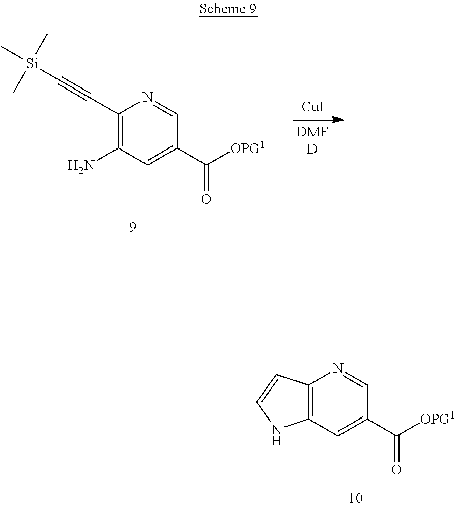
C12=C(C=C(C([OPG1])=O)C=N1)NC=C2.C1(C#C[Si](C)(C)C)=C(N)C=C(C([OPG1])=O)C=N1.[CuI]
